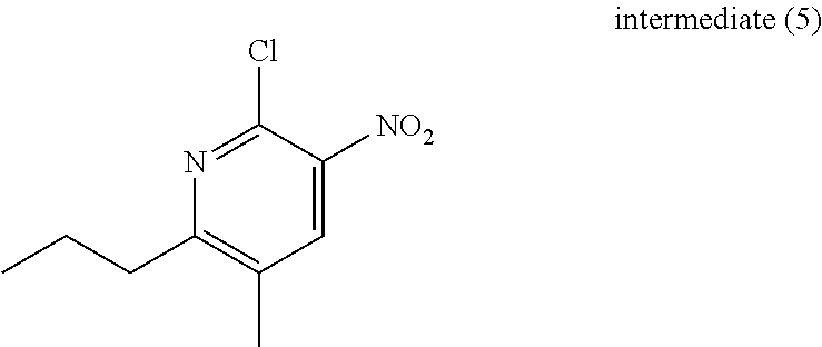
N1=C(Cl)C([NO2])=CC(C)=C1CCC
